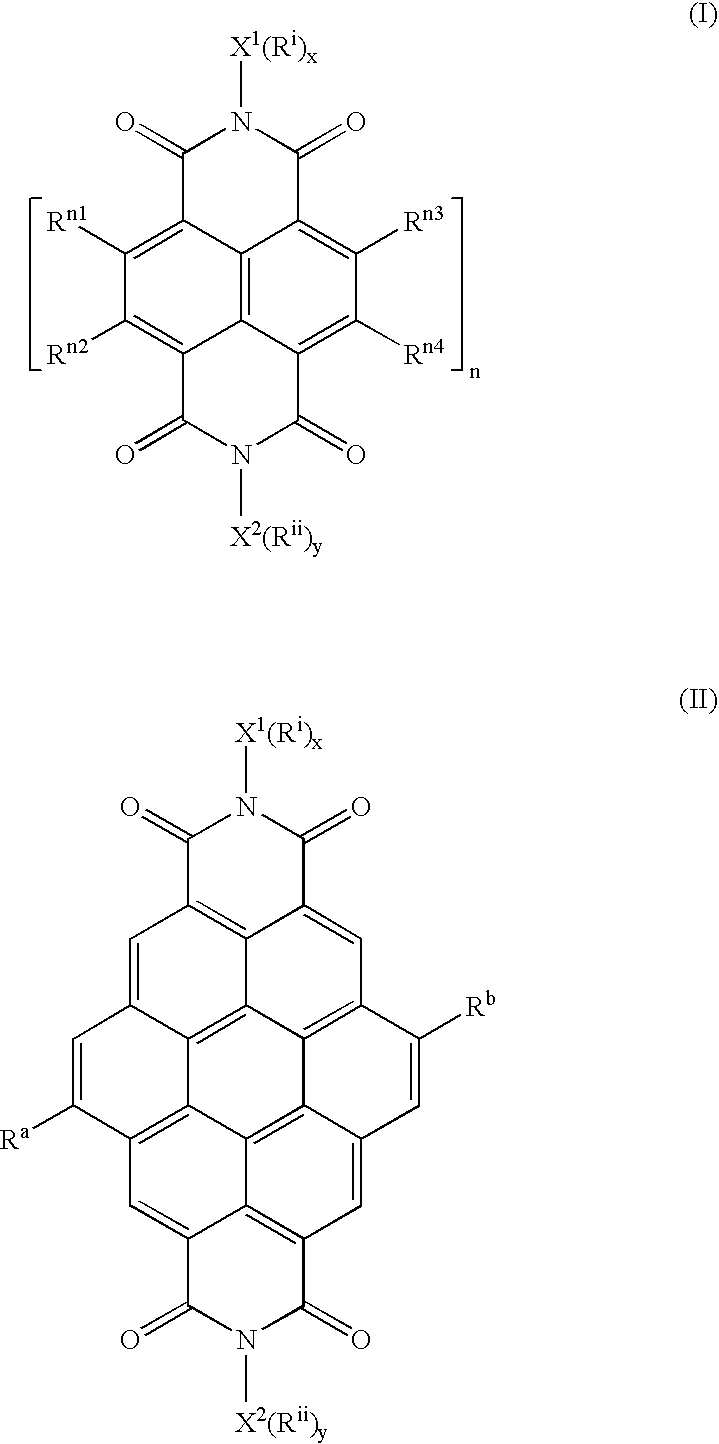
[X1(Ri)x]N1C(=O)C2=C3C(=CC4=C5C3=C3C(=C2)C=C([Ra])C2=C3C3=C5C(=CC5=C3C(=C2)C(=O)N([X2(Rii)y])C5=O)C=C4[Rb])C1=O.[X1(Ri)x]N1C(=O)C2=C([Rn1])C([Rn2])=C3C4=C2C(=C([Rn3])C([Rn4])=C4C(=O)N([X2(Rii)y])C3=O)C1=O
